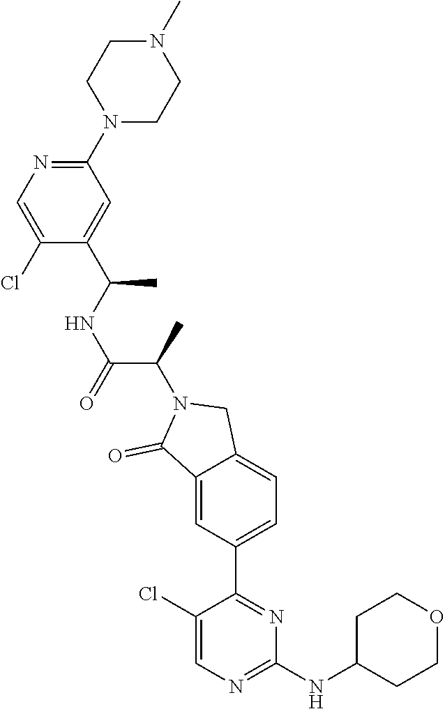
C1(N2CCN(C)CC2)=NC=C(Cl)C(C(C)NC(C(C)N2C(=O)C3=CC(C4=NC(NC5CCOCC5)=NC=C4Cl)=CC=C3C2)=O)=C1
